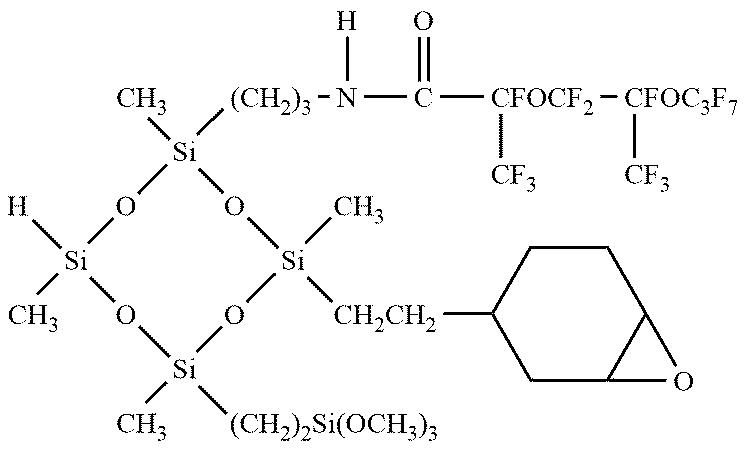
C[Si]1([H])O[Si](C)([(CH2)3]N(C(=O)[CFOCF2]([CF3])[CFOC3F7][CF3])[H])O[Si]([CH2CH2]C2CC3C(CC2)O3)(C)O[Si]([(CH2)2Si(OCH3)3])(C)O1
